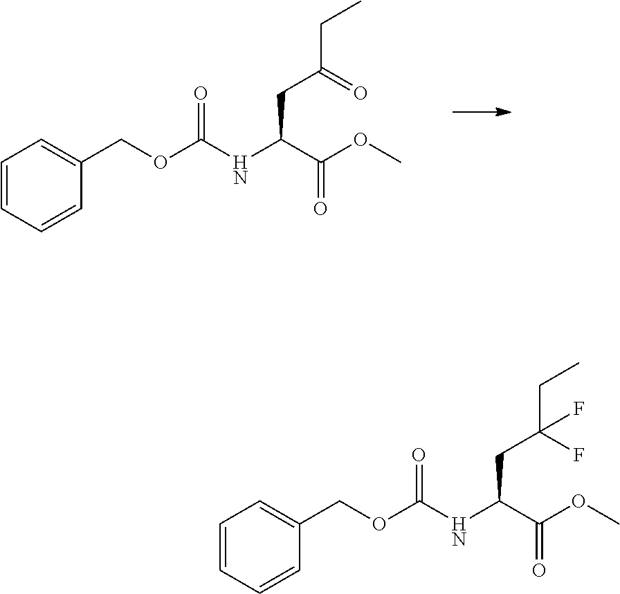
C1=CC=CC(COC(NC(C(OC)=O)CC(=O)CC)=O)=C1.C1=CC=CC(COC(NC(C(OC)=O)CC(F)(CC)F)=O)=C1
